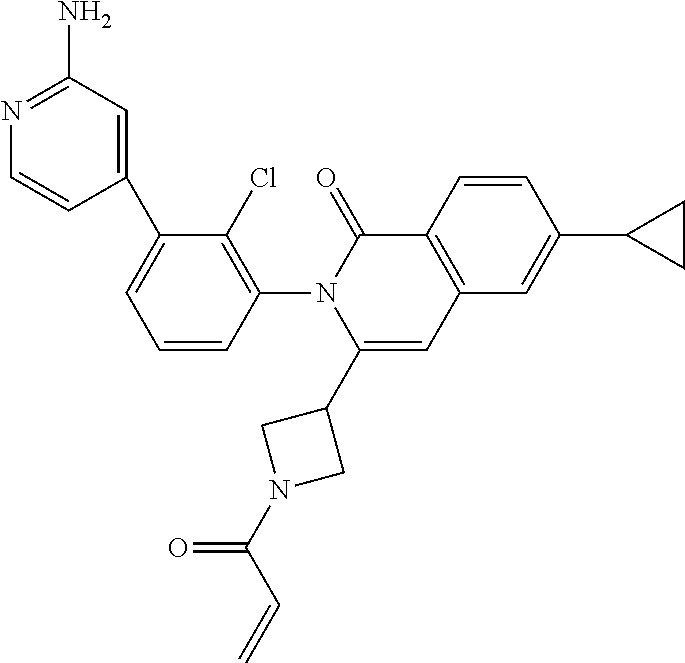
C1=CC(N2C(C3CN(C(C=C)=O)C3)=CC3=C(C2=O)C=CC(C2CC2)=C3)=C(Cl)C(C2=CC(N)=NC=C2)=C1
